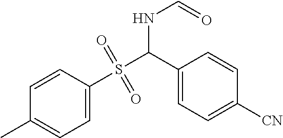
C1=C(S(C(C2=CC=C([CN])C=C2)NC=O)(=O)=O)C=CC(C)=C1
